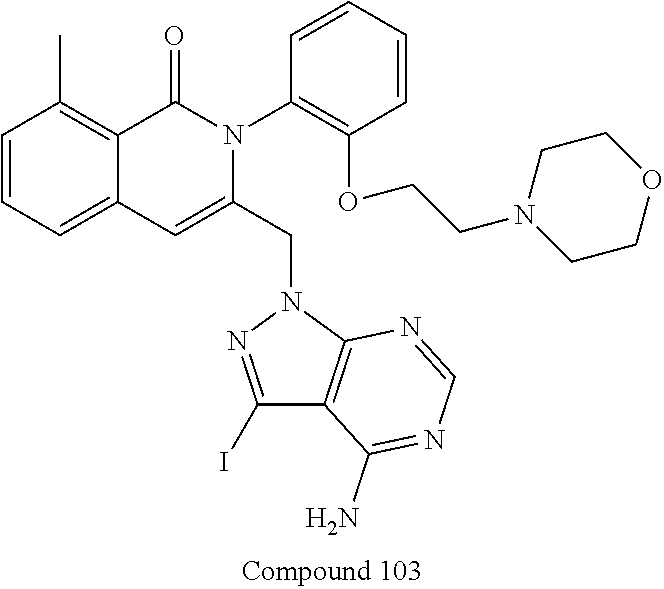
C1=CC=C2C(=C1C)C(=O)N(C1=C(OCCN3CCOCC3)C=CC=C1)C(CN1N=C(I)C3=C1N=CN=C3N)=C2
